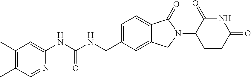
C1(C)=C(C)C=NC(NC(NCC2=CC=C3C(=C2)CN(C2CCC(=O)NC2=O)C3=O)=O)=C1
